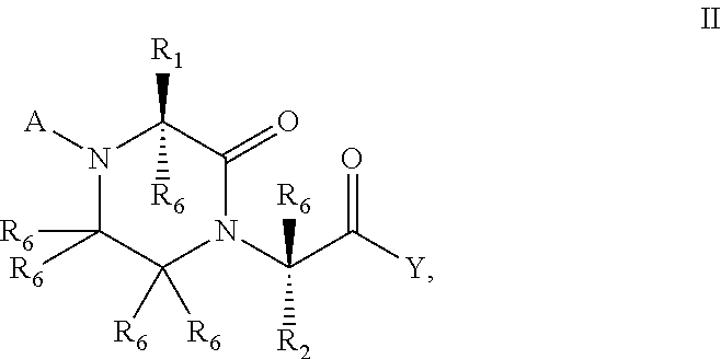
N1([A])C([R6])([R6])C([R6])([R6])N(C(C([Y])=O)([R2])[R6])C(=O)C1([R6])[R1]
